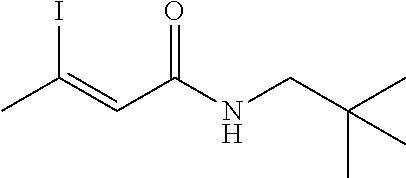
C(C(NCC(C)(C)C)=O)=C(C)I
